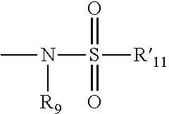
CN([R9])S([R11])(=O)=O
